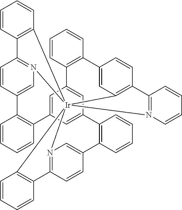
N12=C3C=CC(=C1)C1=C(C=CC=C1)C1=CC4=CC(=C1)C1=C(C=CC=C1)C1=CC5=C(C=C1)C1=N([Ir]256(N2=C(C=CC(=C2)C2=C4C=CC=C2)C2=C6C=CC=C2)C2=C3C=CC=C2)C=CC=C1
